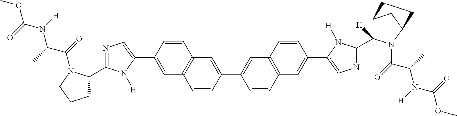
COC(N([H])C(C)C(=O)N1C(C2=NC=C(C3=CC4=C(C=C3)C=C(C3=CC5=C(C=C3)C=C(C3=CN=C(C6([H])C7CC(N6C(C(C)N([H])C(=O)OC)=O)CC7)N3[H])C=C5)C=C4)N2[H])CCC1)=O
